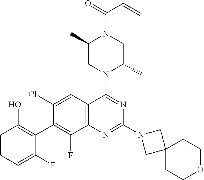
C1=CC=C(F)C(C2=C(F)C3=C(C=C2Cl)C(N2C(C)CN(C(=O)C=C)C(C)C2)=NC(N2CC4(C2)CCOCC4)=N3)=C1O
